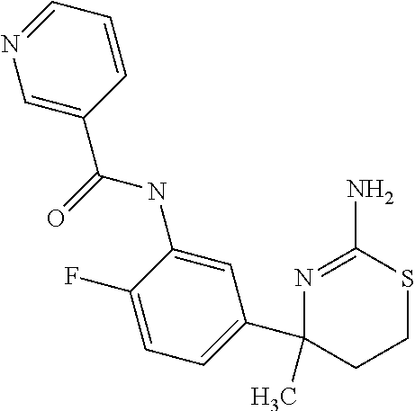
C1=NC=C(C(=O)NC2=CC(C3(C)N=C(N)SCC3)=CC=C2F)C=C1
